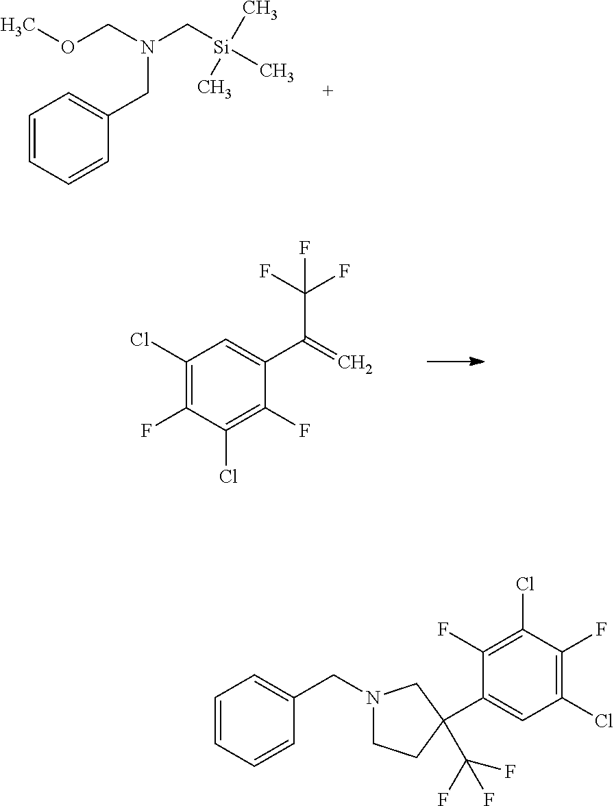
C1(Cl)=C(F)C(Cl)=C(F)C(C(=C)C(F)(F)F)=C1.C1=CC=CC=C1CN(C[Si](C)(C)C)COC.C1(Cl)=C(F)C(Cl)=C(F)C(C2(C(F)(F)F)CCN(CC3=CC=CC=C3)C2)=C1
